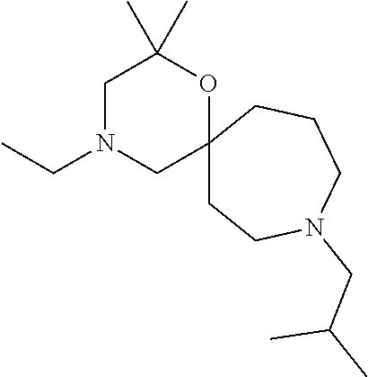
CCN1CC2(OC(C)(C)C1)CCN(CC(C)C)CCC2
